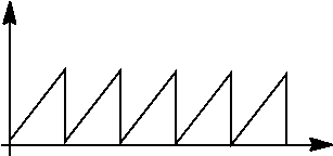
C(C)CCCCCCCCC
